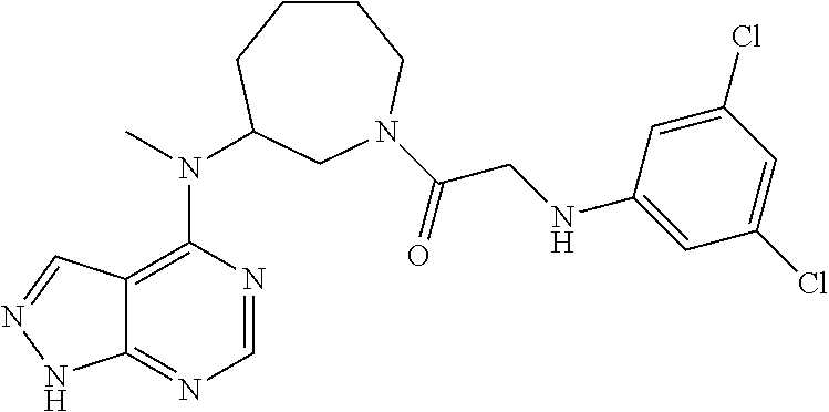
C1CCC(N(C)C2=C3C(=NC=N2)NN=C3)CN(C(=O)CNC2=CC(Cl)=CC(Cl)=C2)C1
